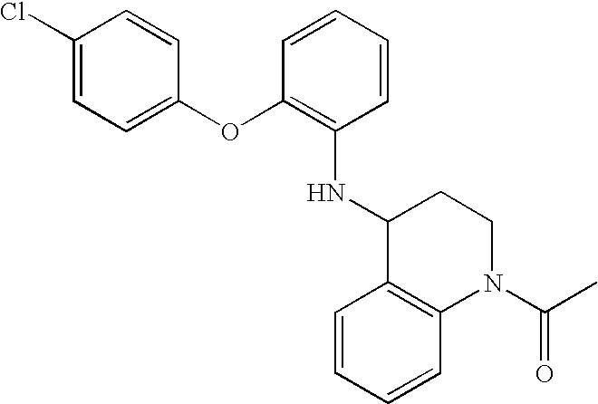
C1(OC2=C(NC3C4=C(N(C(C)=O)CC3)C=CC=C4)C=CC=C2)=CC=C(Cl)C=C1
